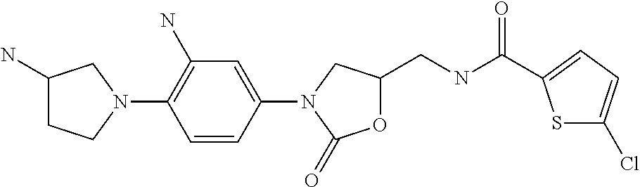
C1(Cl)=CC=C(C(NCC2OC(=O)N(C3=CC(N)=C(N4CCC(N)C4)C=C3)C2)=O)S1
